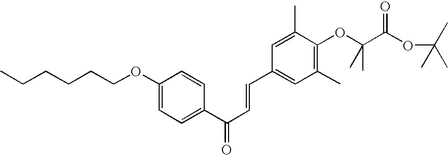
C1(OCCCCCC)=CC=C(C(C=CC2=CC(C)=C(OC(C(OC(C)(C)C)=O)(C)C)C(C)=C2)=O)C=C1
